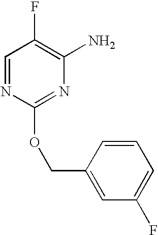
C1=NC(OCC2=CC(F)=CC=C2)=NC(N)=C1F
